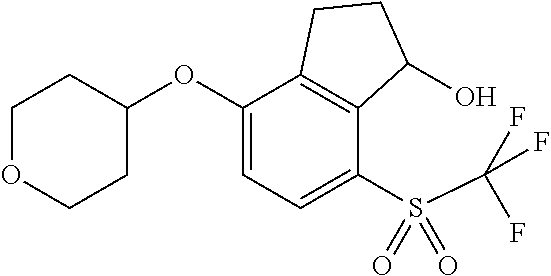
C1(OC2CCOCC2)=CC=C(S(=O)(C(F)(F)F)=O)C2=C1CCC2O
